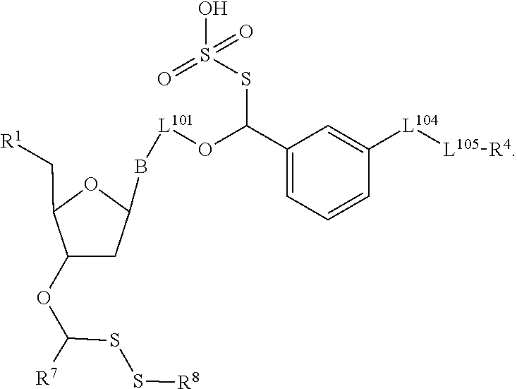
O(C(SS[R8])[R7])C1CC(B[L101]OC(SS(O)(=O)=O)C2=CC=CC([L104][L105][R4])=C2)OC1C[R1]
